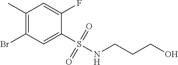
C1(C)=C(Br)C=C(S(NCCCO)(=O)=O)C(F)=C1
